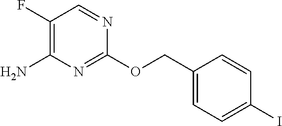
C1(COC2=NC(N)=C(F)C=N2)=CC=C(I)C=C1
